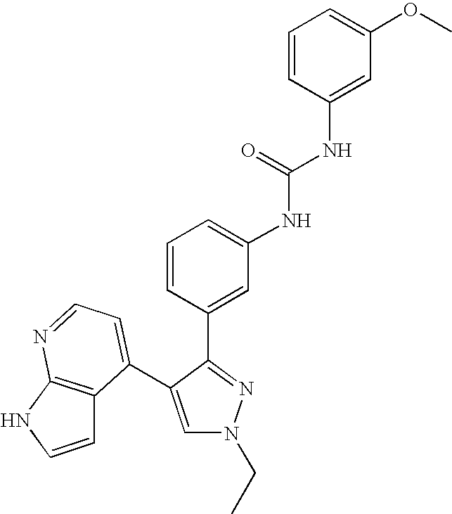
C1=CC(NC(=O)NC2=CC=CC(C3=NN(CC)C=C3C3=CC=NC4=C3C=CN4)=C2)=CC(OC)=C1
